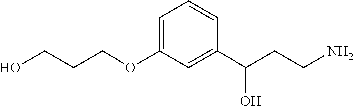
C1=C(OCCCO)C=C(C(CCN)O)C=C1
